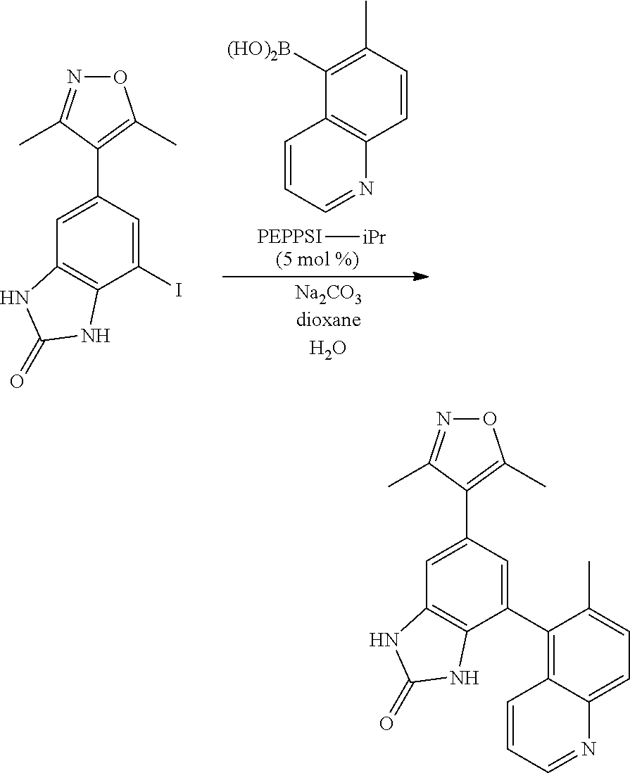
C1=CC(C)=C([(HO)2B])C2=C1N=CC=C2.C1=C(C2=C(C)ON=C2C)C=C(I)C2=C1NC(=O)N2.[PEPPSI][iPr].C1=C(C2=C(C)ON=C2C)C=C(C2=C3C(=CC=C2C)N=CC=C3)C2=C1NC(=O)N2
